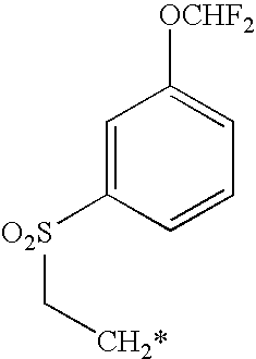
C1=C([O2S]C[CH2*])C=CC=C1[OCHF2]
